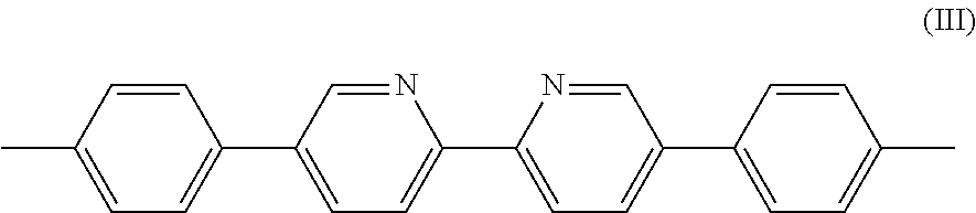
CC1=CC=C(C2=CC=C(C3=CC=C(C4=CC=C(C)C=C4)C=N3)N=C2)C=C1
